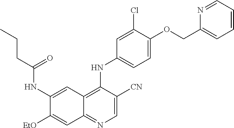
C1(NC(CCC)=O)=CC2=C(NC3=CC=C(OCC4=CC=CC=N4)C(Cl)=C3)C([CN])=CN=C2C=C1[OEt]
